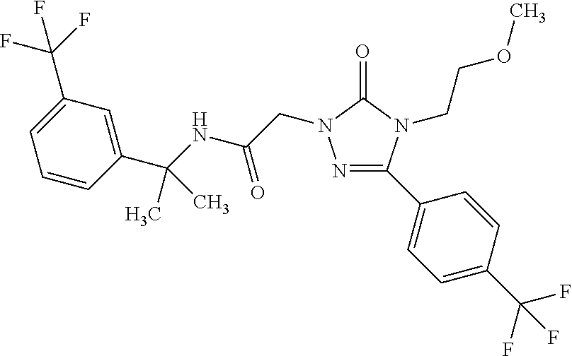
N1=C(C2=CC=C(C(F)(F)F)C=C2)N(CCOC)C(=O)N1CC(=O)NC(C)(C1=CC(C(F)(F)F)=CC=C1)C
